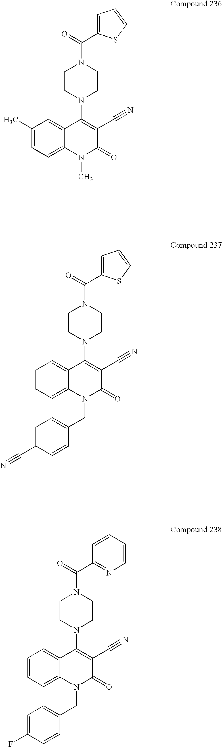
C1=C(C(=O)N2CCN(C3=C(C#N)C(=O)N(C)C4=CC=C(C)C=C34)CC2)SC=C1.C1=C(C(=O)N2CCN(C3=C(C#N)C(=O)N(CC4=CC=C(C#N)C=C4)C4=CC=CC=C34)CC2)SC=C1.C1(C(=O)N2CCN(C3=C(C#N)C(=O)N(CC4=CC=C(F)C=C4)C4=CC=CC=C34)CC2)=NC=CC=C1
